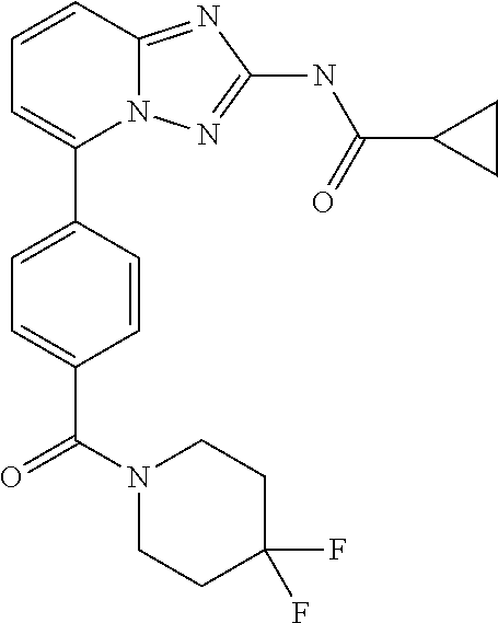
C1=CC2=NC(NC(C3CC3)=O)=NN2C(C2=CC=C(C(N3CCC(F)(F)CC3)=O)C=C2)=C1
